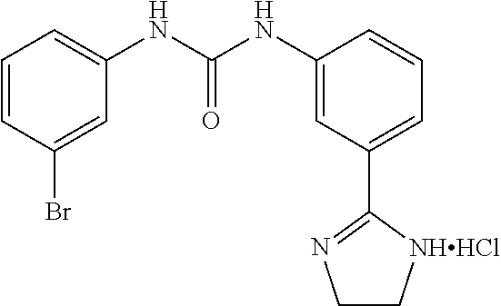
C1=CC(Br)=CC(NC(NC2=CC(C3=NCC[NHHCl]3)=CC=C2)=O)=C1
